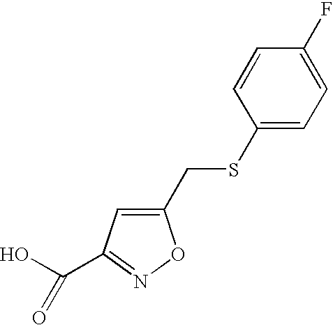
C1(CSC2=CC=C(F)C=C2)=CC(C(O)=O)=NO1
